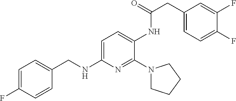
C1=C(F)C=CC(CNC2=CC=C(NC(=O)CC3=CC=C(F)C(F)=C3)C(N3CCCC3)=N2)=C1
